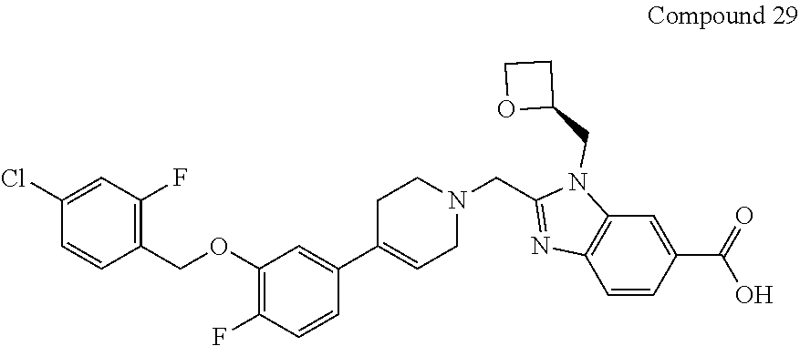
C1(Cl)=CC(F)=C(COC2=C(F)C=CC(C3=CCN(CC4=NC5=C(N4CC4CCO4)C=C(C(O)=O)C=C5)CC3)=C2)C=C1
